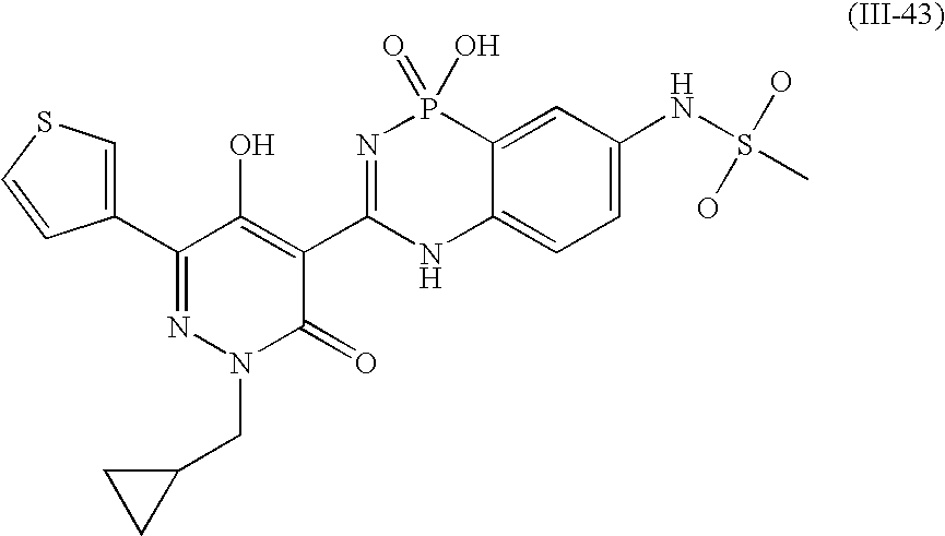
C1(C2=NN(CC3CC3)C(=O)C(C3=NP(=O)(O)C4=CC(NS(C)(O)O)=CC=C4N3)=C2O)=CSC=C1
